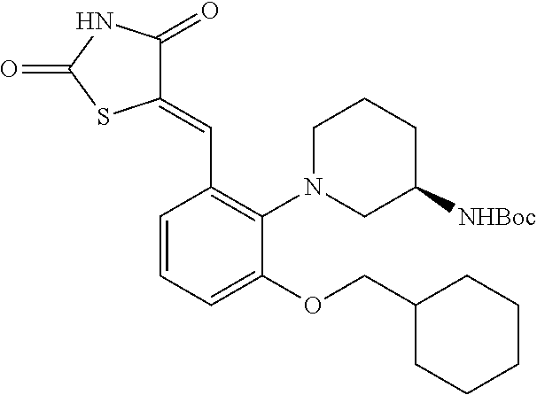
C1(=CC2=C(N3CC([NHBoc])CCC3)C(OCC3CCCCC3)=CC=C2)C(=O)NC(=O)S1
